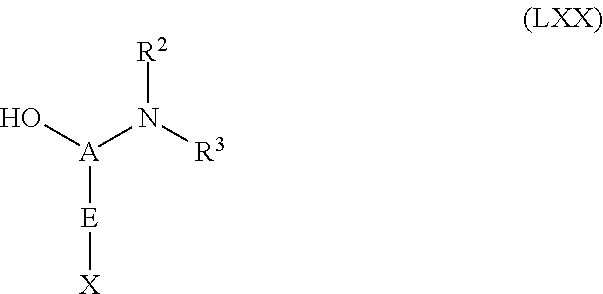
O[A](N([R3])[R2])[E][X]
